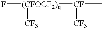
F[(CFOCF2)q]([CF3])[CF]([CF3])C
